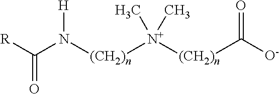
[R]C(N([(CH2)n][N+]([(CH2)n]C([O-])=O)(C)C)[H])=O
